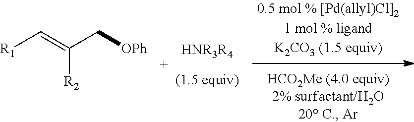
C([R2])(=C[R1])C[OPh].[HNR3R4].[(1.5 equiv)]
